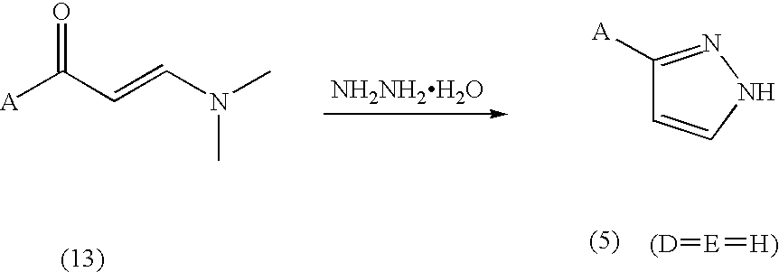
[NH2NH2H2O].C1([A])=NNC=C1.[A]C(C=CN(C)C)=O.[(D]=[E]=[H)]
